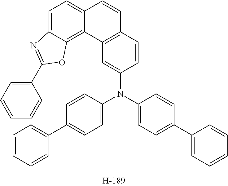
C1=CC=CC(C2=CC=C(N(C3=CC=C(C4=CC=CC=C4)C=C3)C3=CC4=C(C=C3)C=CC3=CC=C5C(=C43)OC(C3=CC=CC=C3)=N5)C=C2)=C1
